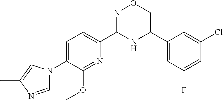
C1=C(N2C=NC(C)=C2)C(OC)=NC(C2=NOCC(C3=CC(F)=CC(Cl)=C3)N2)=C1
